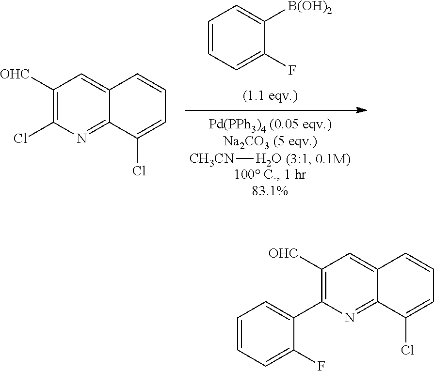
[CH3CN]O.C1=CC=C(F)C([B(OH)2])=C1.C1([OHC])=C(Cl)N=C2C(=C1)C=CC=C2Cl.C1([OHC])=C(C2=CC=CC=C2F)N=C2C(=C1)C=CC=C2Cl
